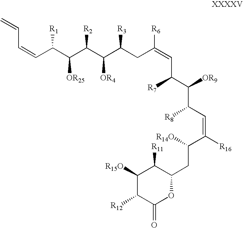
C(C(C([OR25])C(C(C(CC(=CC(C([OR9])C(C=C([R16])C(CC1C([R11])C([R15O])C([R12])C(=O)O1)[R14O])[R8])[R7])[R6])[R3])[OR4])[R2])[R1])=CC=C
